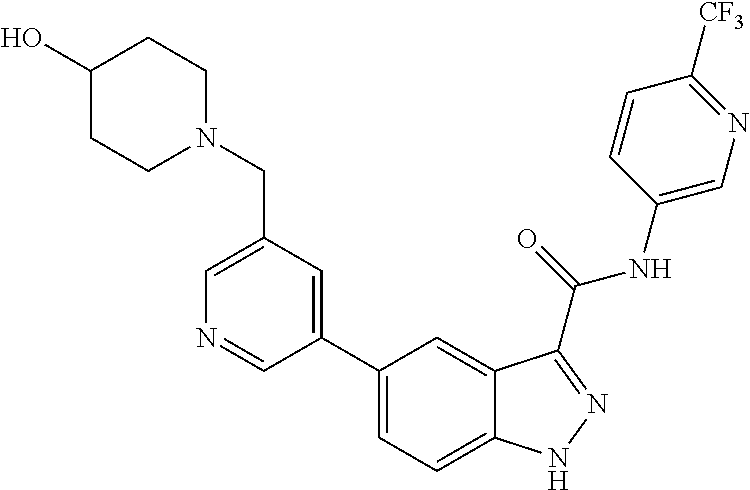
C1(CN2CCC(O)CC2)=CN=CC(C2=CC=C3C(=C2)C(C(NC2=CN=C([CF3])C=C2)=O)=NN3)=C1
